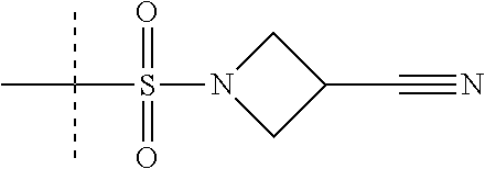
N1(S(C(C)(C)C)(=O)=O)CC(C#N)C1
